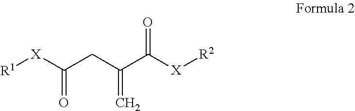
[R1][X]C(CC(C([X][R2])=O)=C)=O
